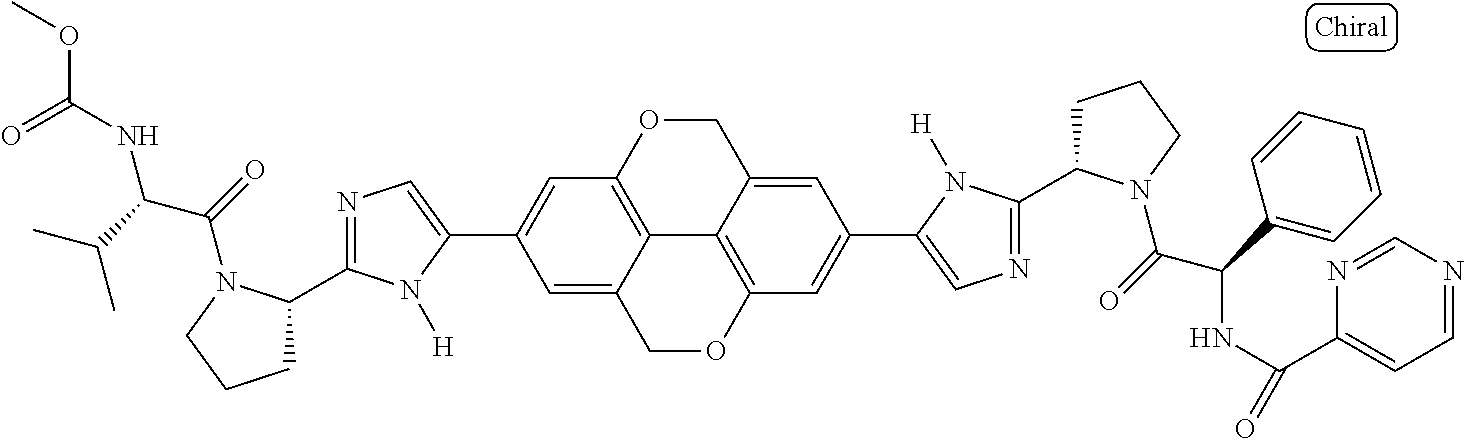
C12=C3OCC4=CC(C5=CN=C(C6CCCN6C(=O)C(C6=CC=CC=C6)NC(=O)C6=CC=NC=N6)N5[H])=CC(=C14)OCC2=CC(C1=CN=C(C2CCCN2C(=O)C(C(C)C)NC(OC)=O)N1[H])=C3
